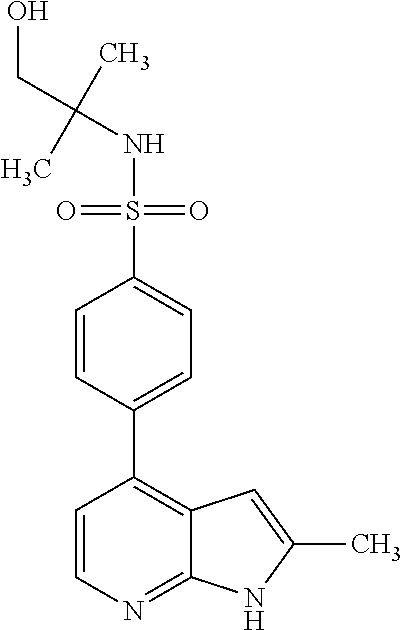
C(NS(=O)(=O)C1=CC=C(C2=C3C(=NC=C2)NC(C)=C3)C=C1)(CO)(C)C
